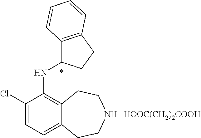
[HOOC(CH2)2COOH].C1(Cl)=CC=C2C(=C1NC1C3=C(CC1)C=CC=C3)CCNCC2
